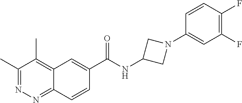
C1(C)=NN=C2C(=C1C)C=C(C(NC1CN(C3=CC(F)=C(F)C=C3)C1)=O)C=C2
